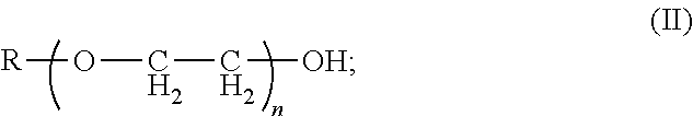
O([R])CC[OH]
